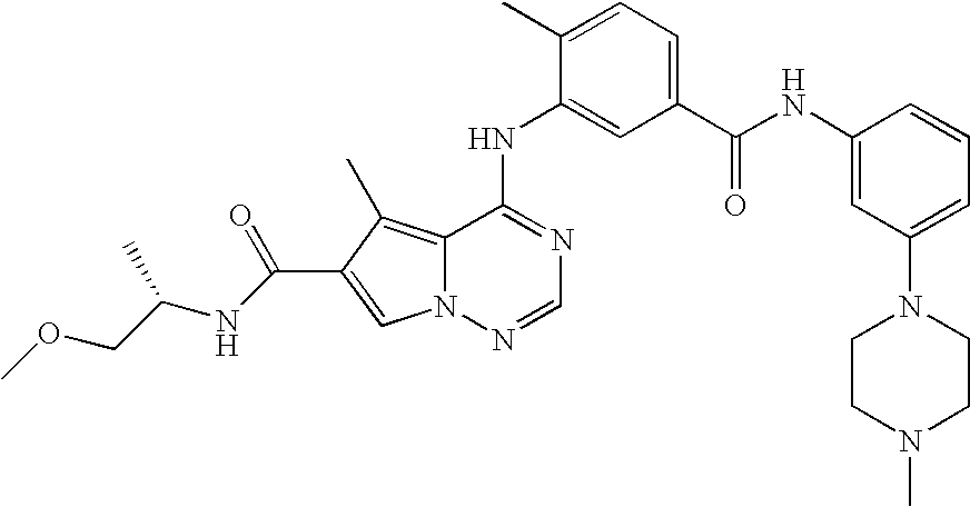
C1(NC2=CC(C(NC3=CC(N4CCN(C)CC4)=CC=C3)=O)=CC=C2C)=NC=NN2C1=C(C)C(C(=O)NC(COC)C)=C2
